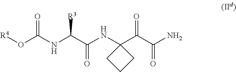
[R4]OC(NC(C(NC1(C(C(N)=O)=O)CCC1)=O)[R3])=O
